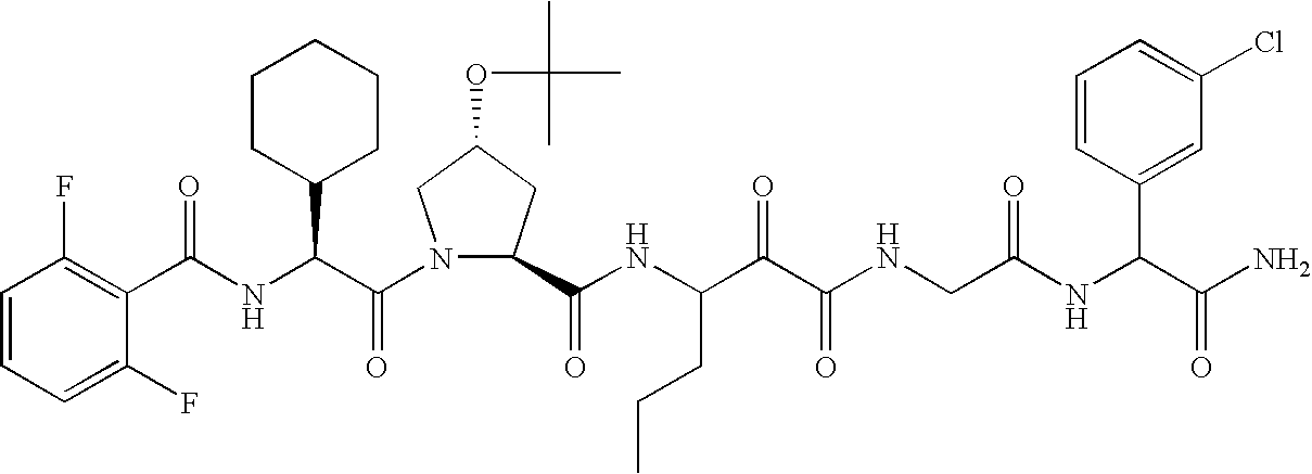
C1(F)=CC=CC(F)=C1C(NC(C(N1C(C(NC(C(C(NCC(NC(C(N)=O)C2=CC(Cl)=CC=C2)=O)=O)=O)CCC)=O)CC(OC(C)(C)C)C1)=O)C1CCCCC1)=O
